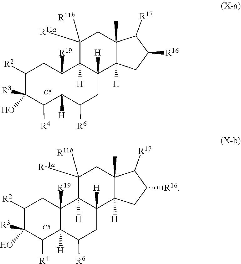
[R11b]C1([R11a])C2([H])C3([R19])CC([R2])C([R3])(O)C([R4])C3([H])C([R6])CC2([H])C2([H])C(C)(C1)C([R17])C([R16])C2.[C5].[R11b]C1([R11a])C2([H])C3([R19])CC([R2])C([R3])(O)C([R4])C3([H])C([R6])CC2([H])C2([H])C(C)(C1)C([R17])C([R16])C2.[C5]
